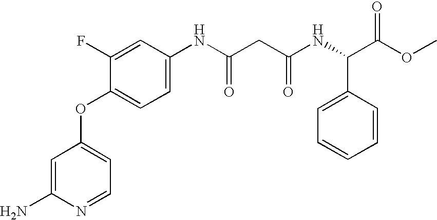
C1=C(N)N=CC=C1OC1=CC=C(NC(=O)CC(=O)NC(C2=CC=CC=C2)C(OC)=O)C=C1F
